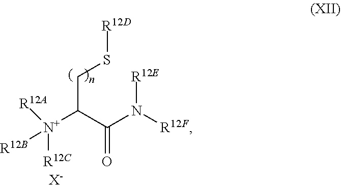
C(C(C(N([R12F])[R12E])=O)[N+]([R12C])([R12A])[R12B])S[R12D].[X-]
